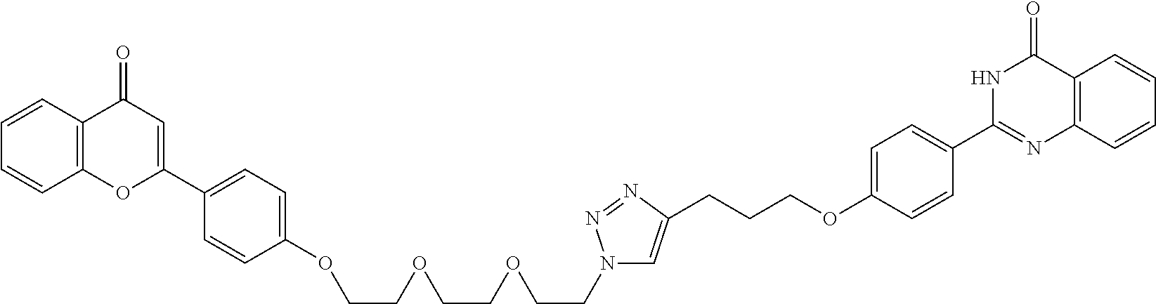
C1=CC2=C(C=C1)OC(C1=CC=C(OCCOCCOCCN3C=C(CCCOC4=CC=C(C5=NC6=C(C(=O)N5)C=CC=C6)C=C4)N=N3)C=C1)=CC2=O
